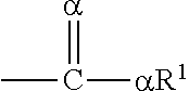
CC([aR1])=[a]
